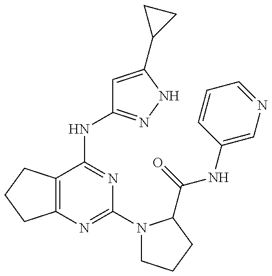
C12=C(C(NC3=NNC(C4CC4)=C3)=NC(N3CCCC3C(=O)NC3=CN=CC=C3)=N1)CCC2
